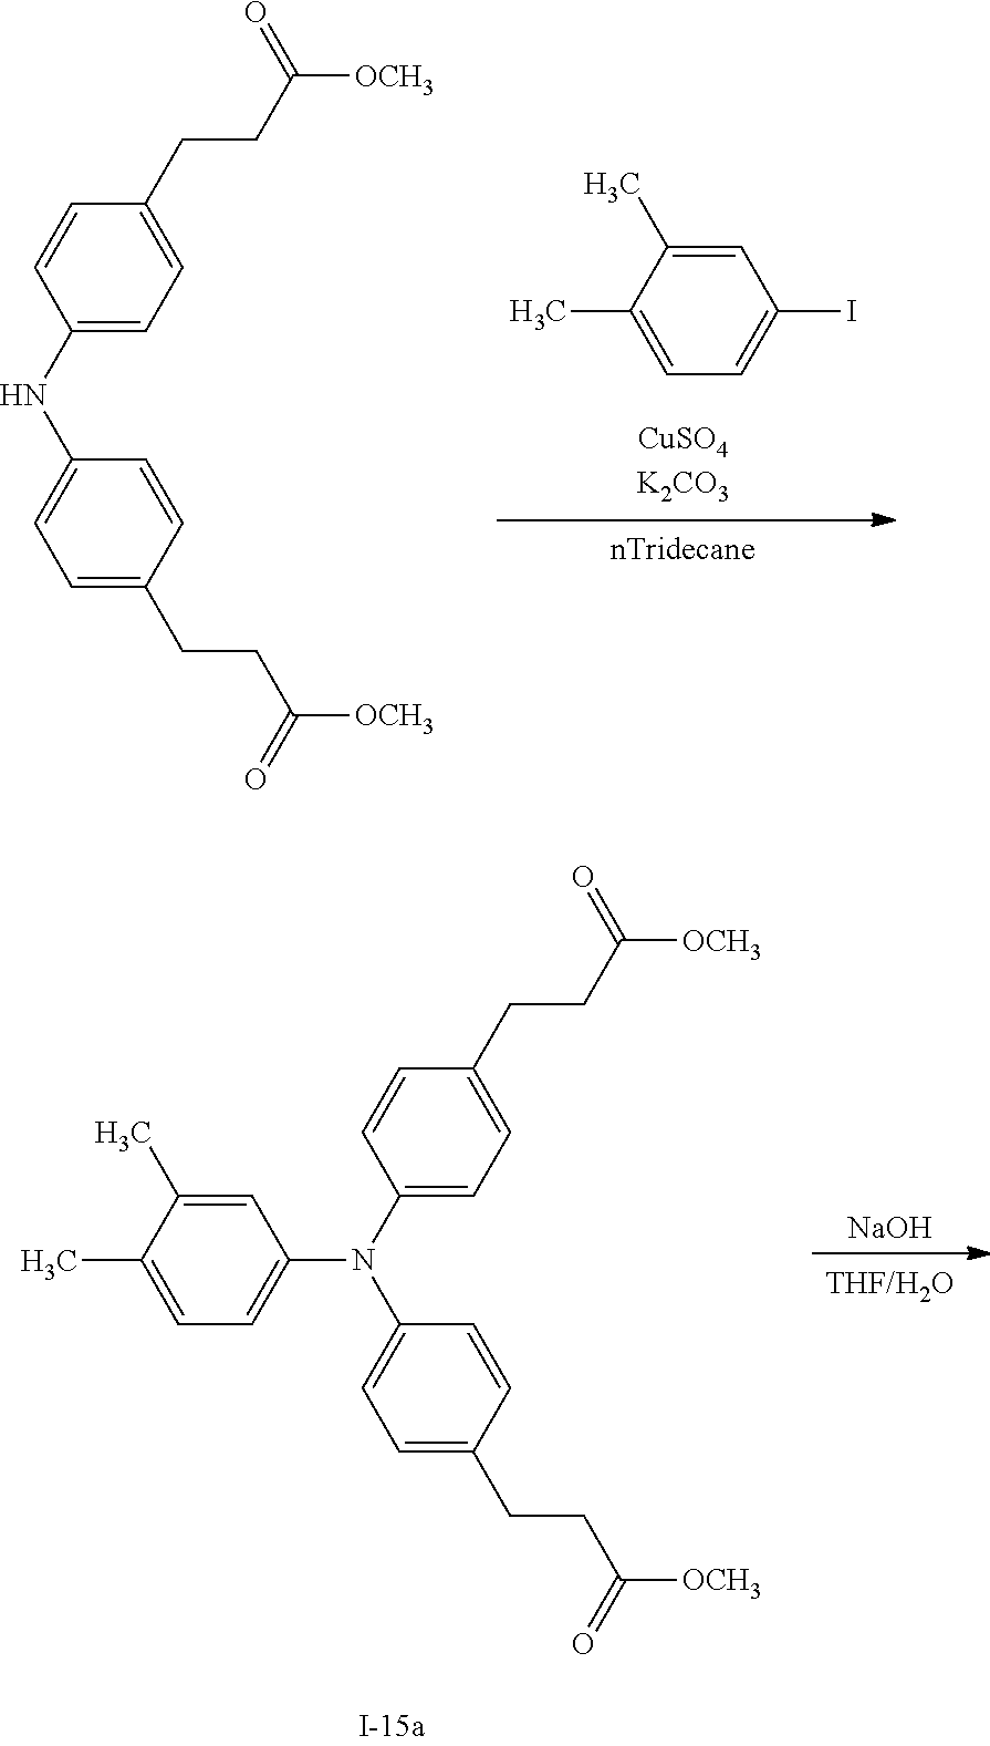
C([OCH3])(CCC1=CC=C(NC2=CC=C(CCC(=O)[OCH3])C=C2)C=C1)=O.C1=C(C)C(C)=CC=C1I.C([OCH3])(CCC1=CC=C(N(C2=CC=C(CCC(=O)[OCH3])C=C2)C2=CC=C(C)C(C)=C2)C=C1)=O.[NaOH]
